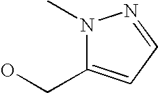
N1(C)C(CO)=CC=N1
